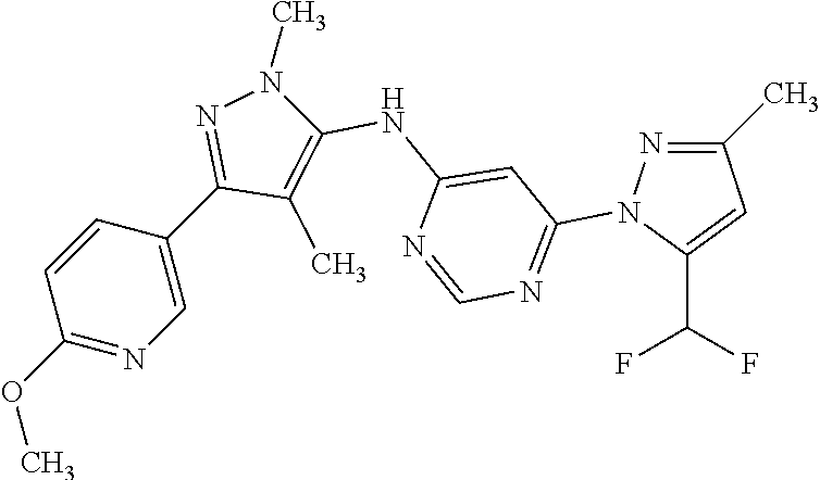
C1=CC(OC)=NC=C1C1=NN(C)C(NC2=CC(N3N=C(C)C=C3C(F)F)=NC=N2)=C1C
